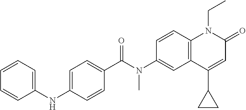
N(C1=CC2=C(C=C1)N(CC)C(=O)C=C2C1CC1)(C(C1=CC=C(NC2=CC=CC=C2)C=C1)=O)C
